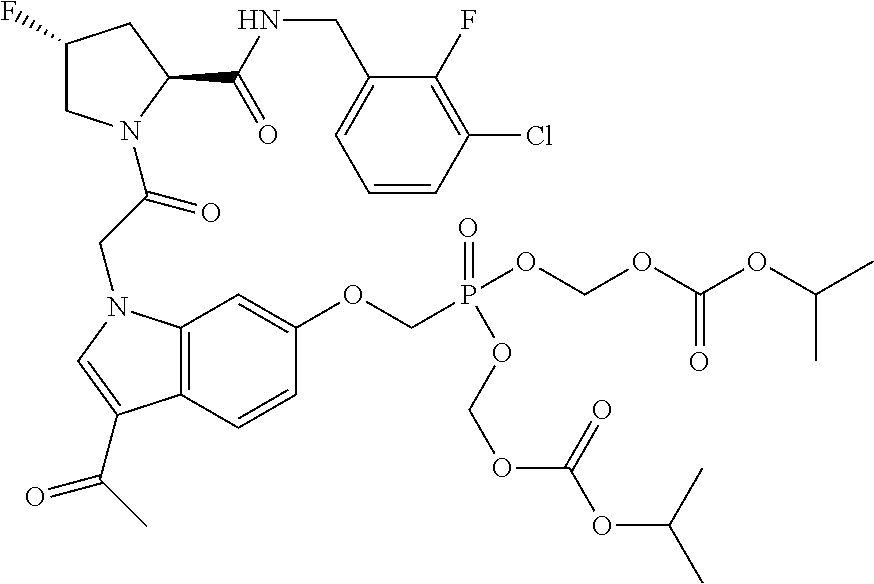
C1(CNC(=O)C2N(C(CN3C4=C(C=CC(OCP(OCOC(OC(C)C)=O)(=O)OCOC(OC(C)C)=O)=C4)C(C(C)=O)=C3)=O)CC(F)C2)=CC=CC(Cl)=C1F
